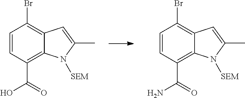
BrC1=C2C(=C(C(=O)O)C=C1)N([SEM])C(C)=C2.BrC1=C2C(=C(C(=O)N)C=C1)N([SEM])C(C)=C2
